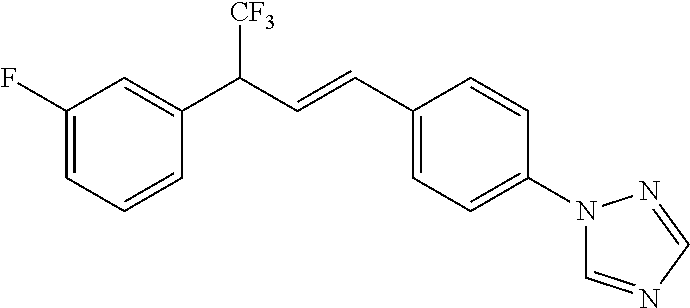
C1=CC=C(F)C=C1C(C=CC1=CC=C(N2C=NC=N2)C=C1)[CF3]
